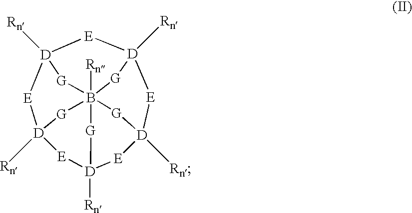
[E]1[D]2([Rn])[E][D]3([Rn])[E][D]4([Rn])[G]B5([Rn])([G][D]1([Rn])[E][D]([Rn])([E]4)[G]5)([G]3)[G]2
